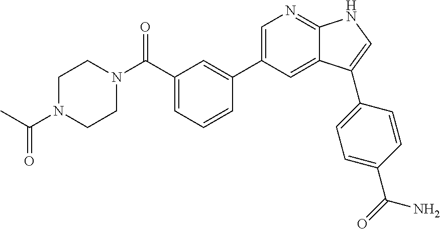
C1(C2=CN=C3C(=C2)C(C2=CC=C(C(=O)N)C=C2)=CN3)=CC(C(N2CCN(C(C)=O)CC2)=O)=CC=C1
